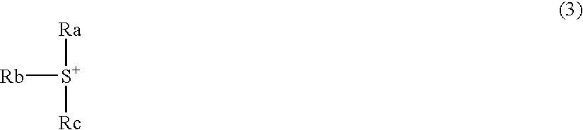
[Rb][S+]([Ra])[Rc]
